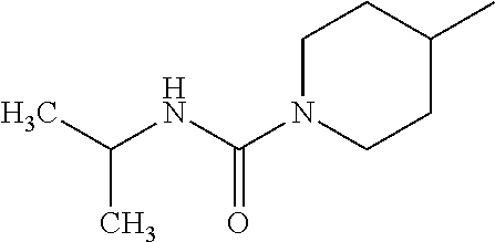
C1N(C(=O)NC(C)C)CCC(C)C1
